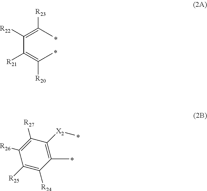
C(C(=C([R23])C)[R22])(=C(C)[R20])[R21].[X2](C)C1=C(C)C([R24])=C([R25])C([R26])=C1[R27]
